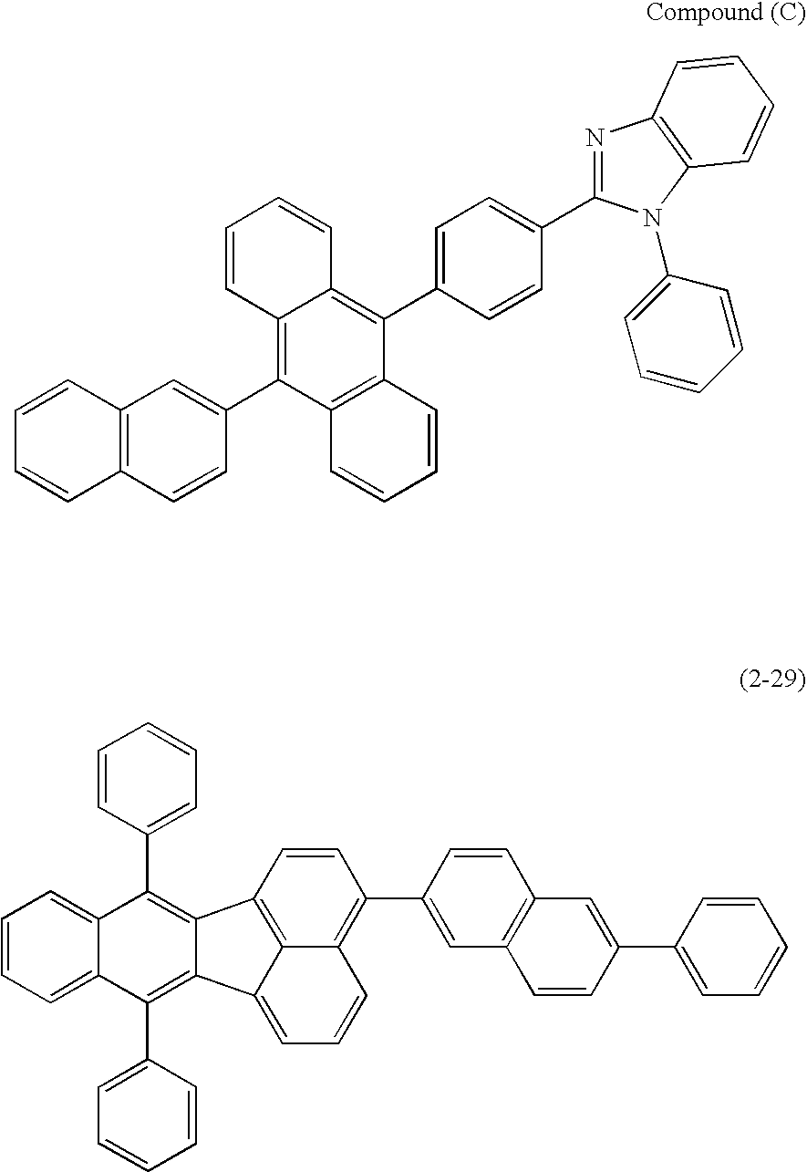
C1=CC(C2=C3C(=C(C4=CC=CC=C4)C4=CC=CC=C24)C2=CC=CC4=C(C5=CC6=C(C=C5)C=C(C5=CC=CC=C5)C=C6)C=CC3=C42)=CC=C1.C12=C(C3=CC4=C(C=C3)C=CC=C4)C3=C(C(C4=CC=C(C5=NC6=C(N5C5=CC=CC=C5)C=CC=C6)C=C4)=C1C=CC=C2)C=CC=C3
